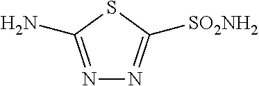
N1=C(N)SC([SO2NH2])=N1
